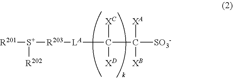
[S+]([R203][LA]C(C([SO3-])([XA])[XB])([XC])[XD])([R201])[R202]
